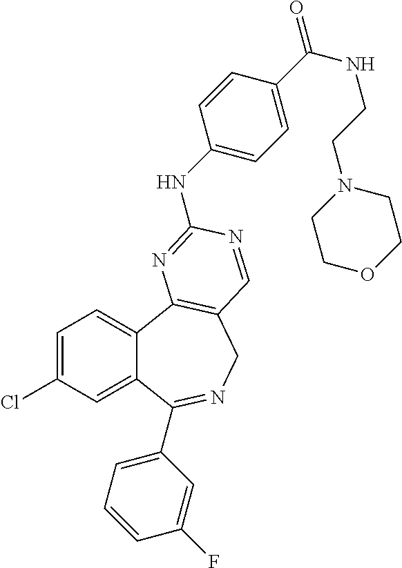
C1=C(Cl)C=C2C(=C1)C1=C(CN=C2C2=CC=CC(F)=C2)C=NC(NC2=CC=C(C(=O)NCCN3CCOCC3)C=C2)=N1
